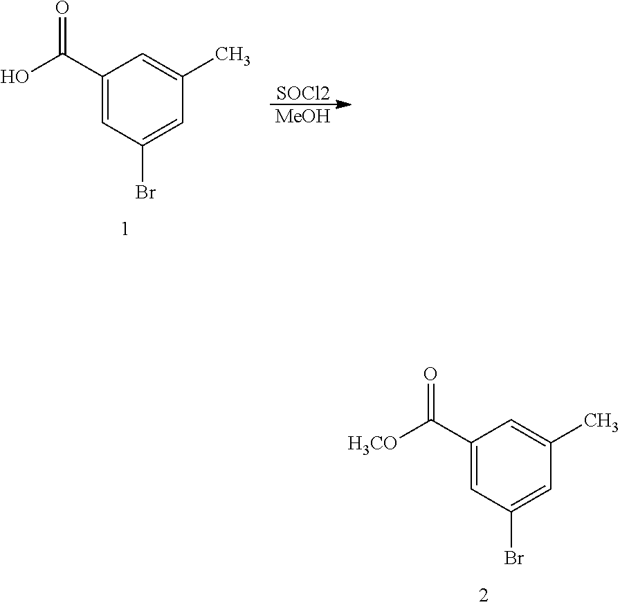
C1(C(=O)[H3CO])=CC(Br)=CC(C)=C1.C1(C(=O)O)=CC(Br)=CC(C)=C1.[SOCl2].[MeOH]
